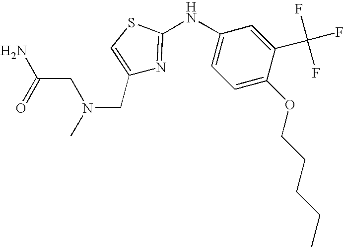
C1(CN(C)CC(N)=O)=CSC(NC2=CC=C(OCCCCC)C(C(F)(F)F)=C2)=N1
